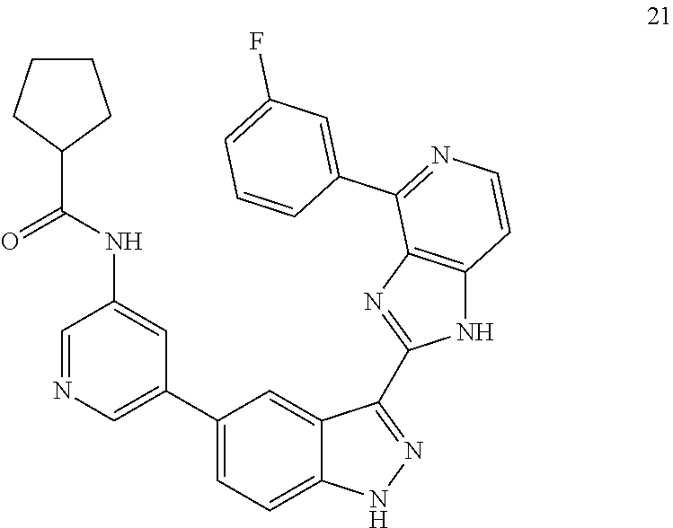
C1=NC=C(C2=CC=C3C(=C2)C(C2=NC4=C(N2)C=CN=C4C2=CC(F)=CC=C2)=NN3)C=C1NC(=O)C1CCCC1
